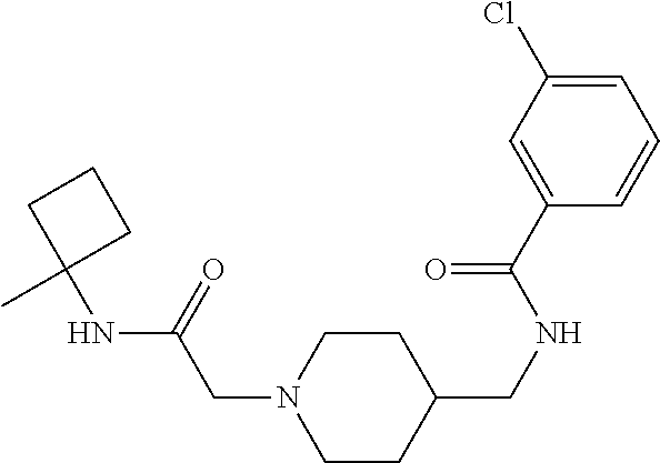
CC1(NC(CN2CCC(CNC(C3=CC(Cl)=CC=C3)=O)CC2)=O)CCC1
